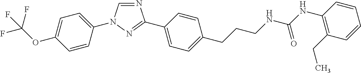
C1=C(OC(F)(F)F)C=CC(N2C=NC(C3=CC=C(CCCNC(NC4=C(CC)C=CC=C4)=O)C=C3)=N2)=C1
